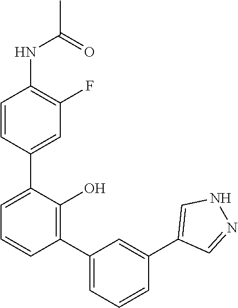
C1(NC(C)=O)=C(F)C=C(C2=CC=CC(C3=CC=CC(C4=CNN=C4)=C3)=C2O)C=C1
